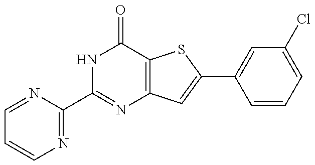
C1=NC(C2=NC3=C(C(=O)N2)SC(C2=CC(Cl)=CC=C2)=C3)=NC=C1
